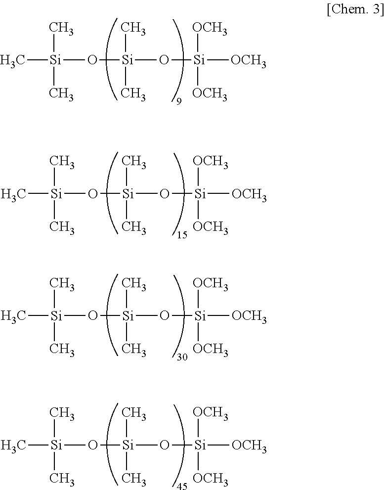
C[Si](O[Si](O[Si]([OCH3])([OCH3])[OCH3])(C)C)(C)C.C[Si](O[Si](O[Si]([OCH3])([OCH3])[OCH3])(C)C)(C)C.C[Si](O[Si](O[Si]([OCH3])([OCH3])[OCH3])(C)C)(C)C.C[Si](O[Si](O[Si]([OCH3])([OCH3])[OCH3])(C)C)(C)C
